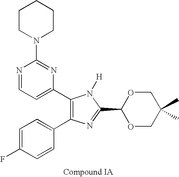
C1=C(F)C=CC(C2=C(C3=CC=NC(N4CCCCC4)=N3)N([H])C(C3OCC(C)(C)CO3)=N2)=C1
